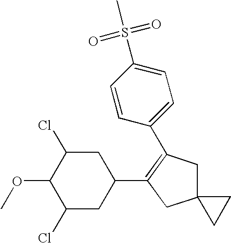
C1(OC)C(Cl)CC(C2=C(C3=CC=C(S(C)(=O)=O)C=C3)CC3(C2)CC3)CC1Cl
